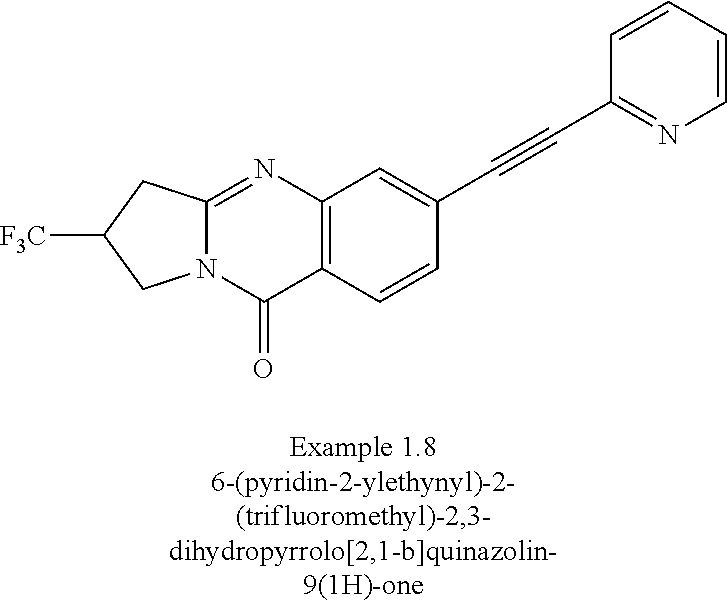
[F3C]C1CC2=NC3=C(C(=O)N2C1)C=CC(C#CC1=NC=CC=C1)=C3
